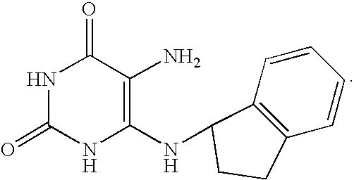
N1C(=O)NC(NC2C3=C(C=CC=C3)CC2)=C(N)C1=O
